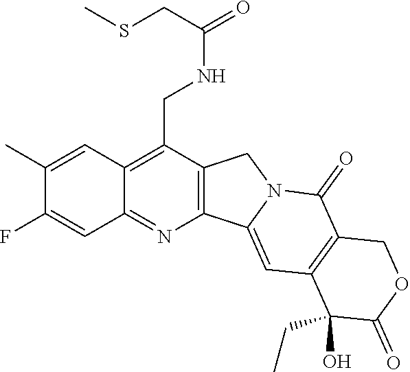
C1(C)=CC2=C(CNC(=O)CSC)C3=C(N=C2C=C1F)C1=CC2=C(C(=O)N1C3)COC(=O)C2(CC)O
